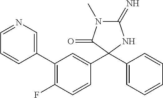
C1(=N)N(C)C(=O)C(C2=CC=CC=C2)(C2=CC(C3=CN=CC=C3)=C(F)C=C2)N1
